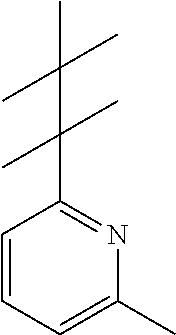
C1=CC=C(C)N=C1C(C(C)(C)C)(C)C
